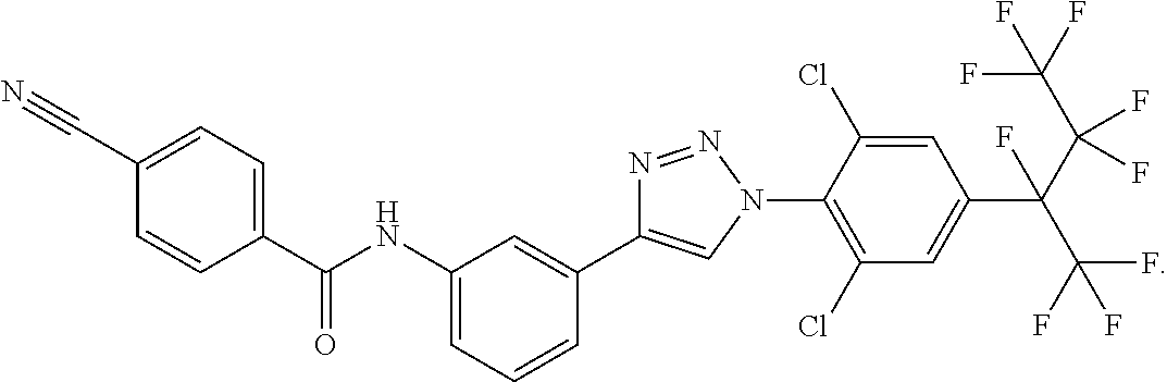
C1=C(C#N)C=CC(C(NC2=CC=CC(C3=CN(C4=C(Cl)C=C(C(C(C(F)(F)F)(F)F)(C(F)(F)F)F)C=C4Cl)N=N3)=C2)=O)=C1
